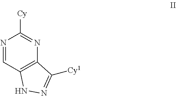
N1=CC2=C(N=C1[Cy])C([Cy1])=NN2
